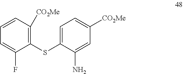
C1=CC([CO2Me])=C(SC2=CC=C([CO2Me])C=C2N)C(F)=C1
